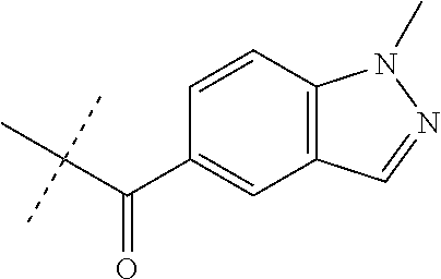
C(C(C)(C)C)(C1=CC2=C(C=C1)N(C)N=C2)=O
